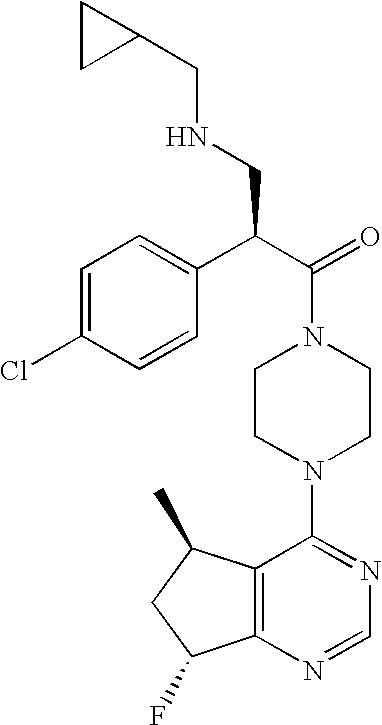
C12=C(N=CN=C1N1CCN(C(=O)C(C3=CC=C(Cl)C=C3)CNCC3CC3)CC1)C(F)CC2C
